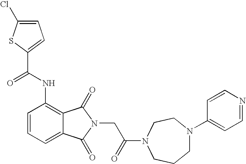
C1=C(Cl)SC(C(NC2=C3C(=CC=C2)C(=O)N(CC(=O)N2CCN(C4=CC=NC=C4)CCC2)C3=O)=O)=C1
